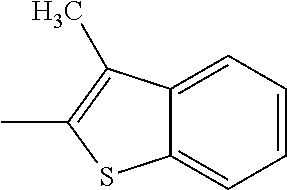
C12=CC=CC=C1SC(C)=C2C
